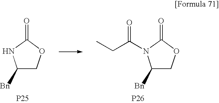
C1([Bn])COC(=O)N1C(CC)=O.[P26].C1([Bn])COC(=O)N1.[P25]
